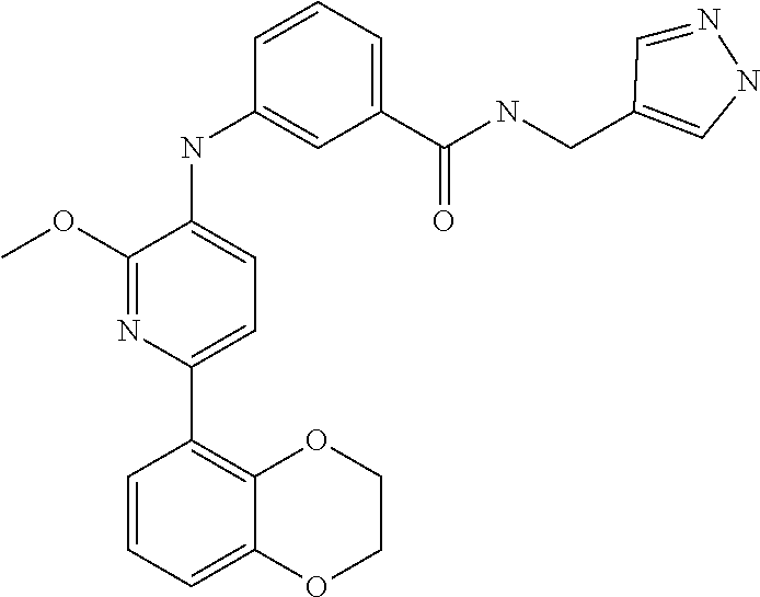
C1(C(NCC2=CNN=C2)=O)=CC=CC(NC2=CC=C(C3=C4C(=CC=C3)OCCO4)N=C2OC)=C1
